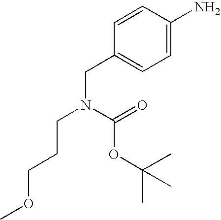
C1=CC(N)=CC=C1CN(CCCOC)C(=O)OC(C)(C)C
